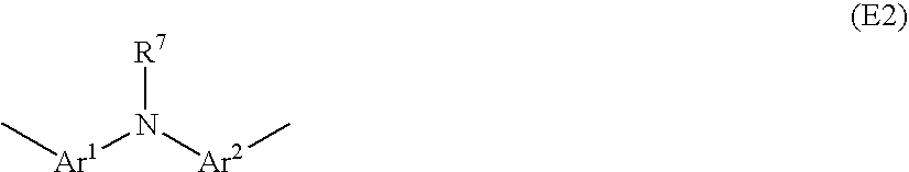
C[Ar1]N([Ar2]C)[R7]
